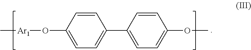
C[Ar1]OC1=CC=C(C2=CC=C(OC)C=C2)C=C1
